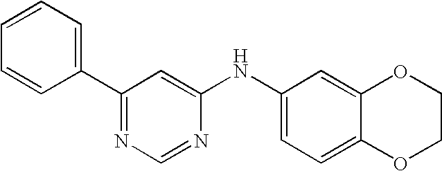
C1=CC=C(C2=NC=NC(NC3=CC=C4C(=C3)OCCO4)=C2)C=C1
